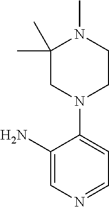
C1=C(N)C(N2CC(C)(C)N(C)CC2)=CC=N1
